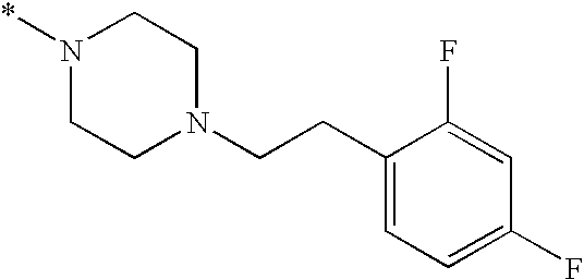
N1(*)CCN(CCC2=CC=C(F)C=C2F)CC1
